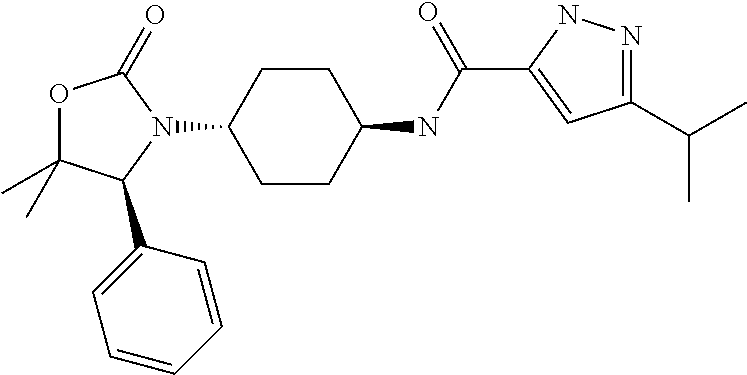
O1C(C)(C)C(C2=CC=CC=C2)N(C2CCC(NC(C3=CC(C(C)C)=NN3)=O)CC2)C1=O
